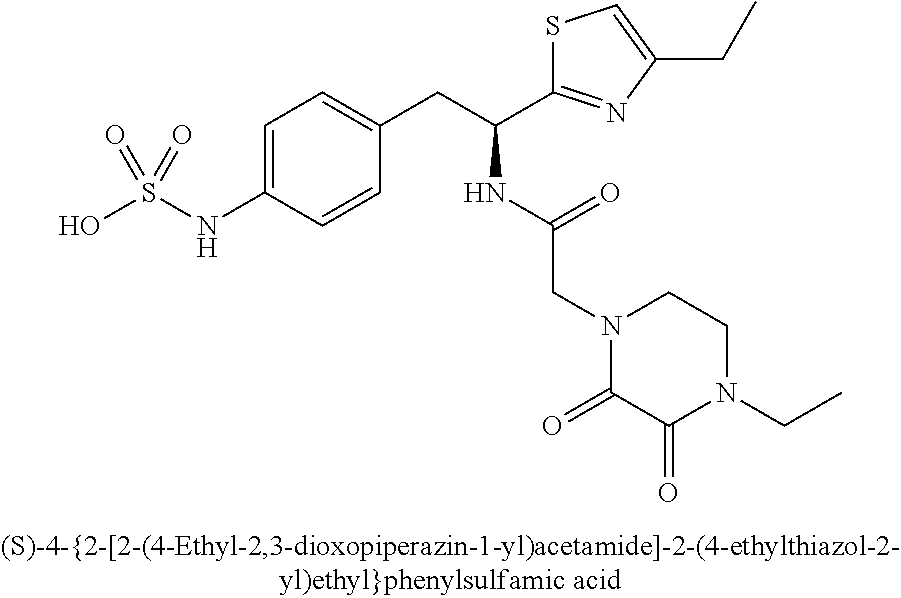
OS(NC1=CC=C(CC(C2=NC(CC)=CS2)NC(CN2C(=O)C(=O)N(CC)CC2)=O)C=C1)(=O)=O
